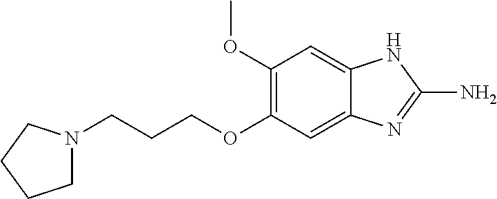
C1N(CCCOC2=C(OC)C=C3C(=C2)N=C(N)N3)CCC1
